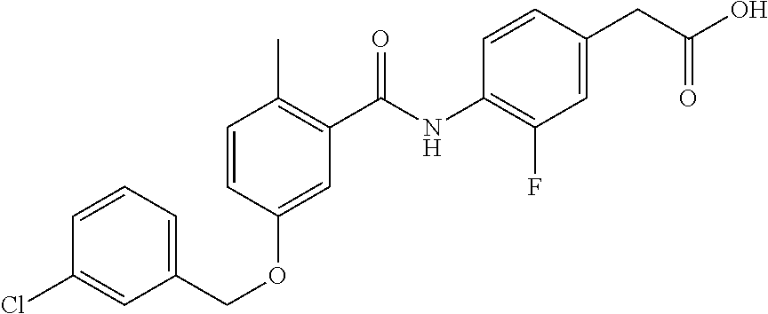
C1=CC=C(COC2=CC(C(=O)NC3=C(F)C=C(CC(=O)O)C=C3)=C(C)C=C2)C=C1Cl
